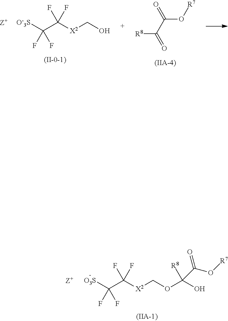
[O3S]C(C([X2]COC(O)([R8])C(O[R7])=O)(F)F)(F)F.[O-3S]C(C([X2]CO)(F)F)(F)F.[R8]C(C(=O)O[R7])=O
